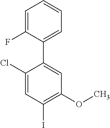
C1(Cl)=CC(I)=C(OC)C=C1C1=CC=CC=C1F
